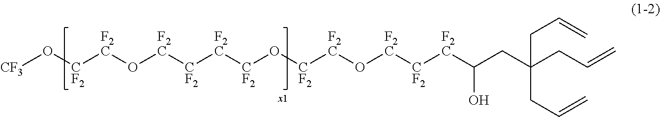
[CF3]O[CF2][F2C]O[F2C][CF2][F2C][CF2]O[CF2][F2C]O[F2C][CF2][F2C]C(O)CC(CC=C)(CC=C)CC=C
